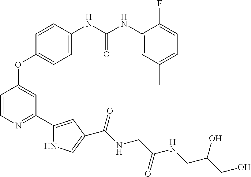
C1=CN=C(C2=CC(C(NCC(NCC(CO)O)=O)=O)=CN2)C=C1OC1=CC=C(NC(NC2=CC(C)=CC=C2F)=O)C=C1
